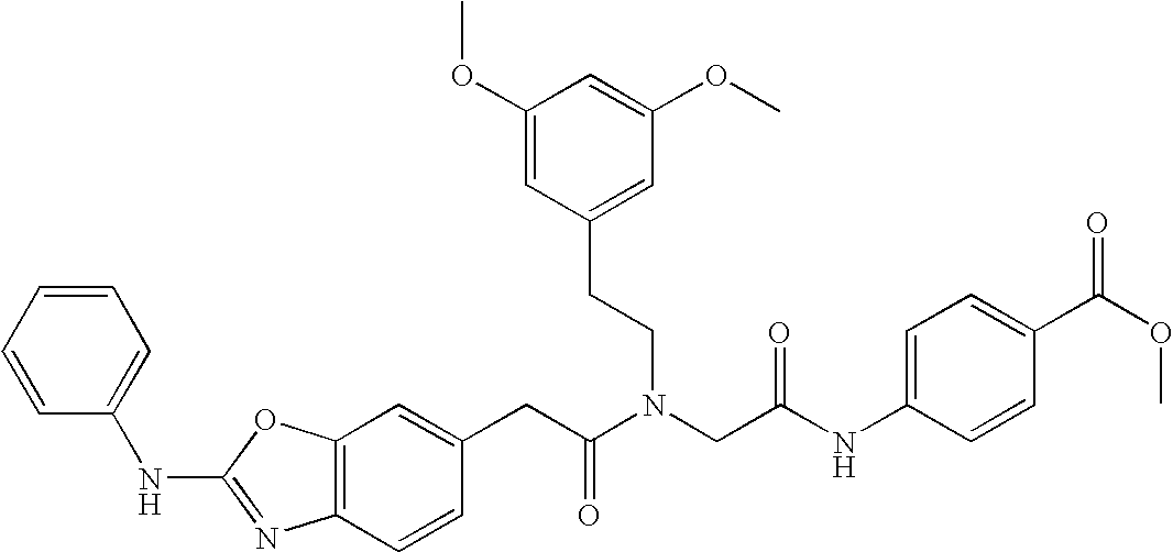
C1=C(CC(N(CC(NC2=CC=C(C(OC)=O)C=C2)=O)CCC2=CC(OC)=CC(OC)=C2)=O)C=CC2=C1OC(NC1=CC=CC=C1)=N2
